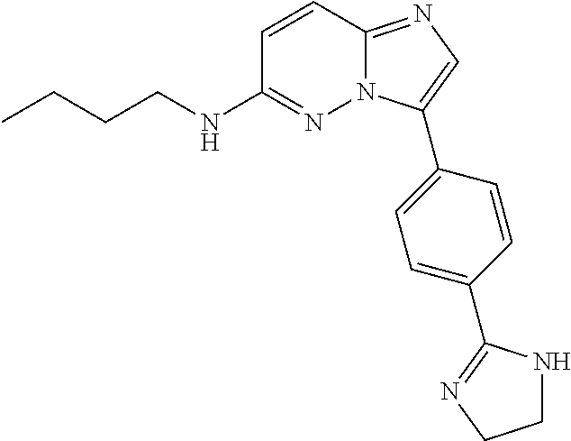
C1=CC2=NC=C(C3=CC=C(C4=NCCN4)C=C3)N2N=C1NCCCC
